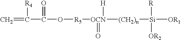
C=C(C(O[R5][OCN]([(CH2)n][Si]([OR1])([R])[OR2])([H])=O)=O)[R4]
